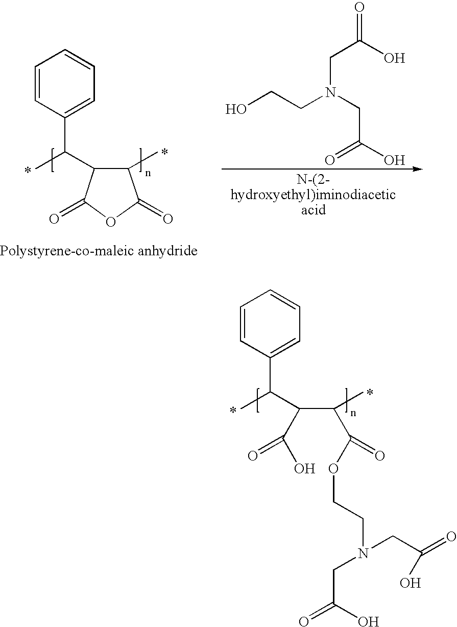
C1=CC(C(C(C(C)C(OCCN(CC(=O)O)CC(=O)O)=O)C(O)=O)C)=CC=C1.C1=CC(C(C2C(C)C(=O)OC2=O)C)=CC=C1.OCCN(CC(O)=O)CC(=O)O
